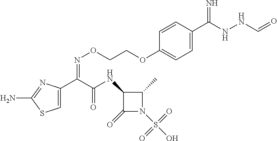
C1=C(C(C(NC2C(=O)N(S(O)(=O)=O)C2C)=O)=NOCCOC2=CC=C(C(NNC=O)=N)C=C2)N=C(N)S1
